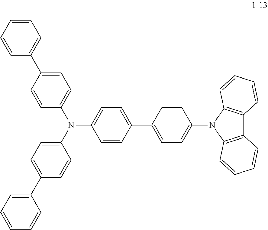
N(C1=CC=C(C2=CC=C(N3C4=C(C5=C3C=CC=C5)C=CC=C4)C=C2)C=C1)(C1=CC=C(C2=CC=CC=C2)C=C1)C1=CC=C(C2=CC=CC=C2)C=C1
